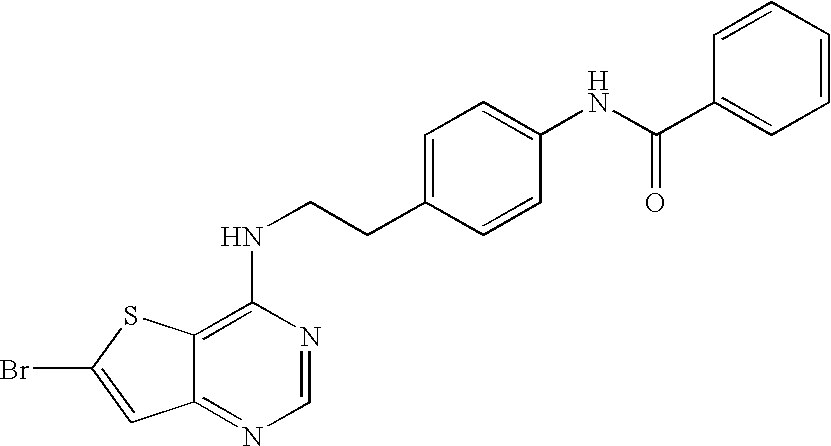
C1=CC=CC=C1C(NC1=CC=C(CCNC2=C3C(=NC=N2)C=C(Br)S3)C=C1)=O
